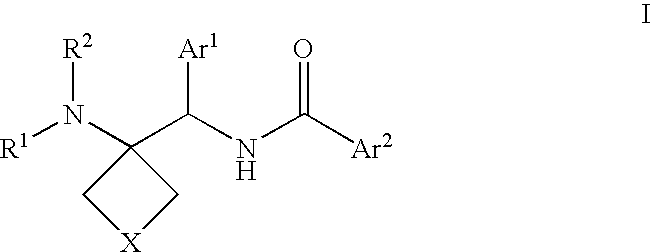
[R1]N(C1(C(NC([Ar2])=O)[Ar1])C[X]C1)[R2]
